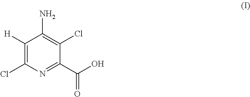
C1([H])=C(Cl)N=C(C(O)=O)C(Cl)=C1N
